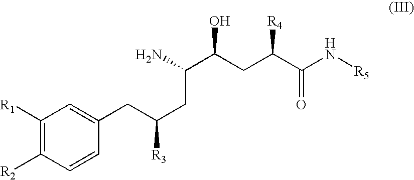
C1([R1])=C([R2])C=CC(CC(CC(C(CC(C(N[R5])=O)[R4])O)N)[R3])=C1
